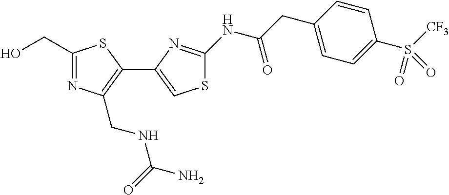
C1(CO)=NC(CNC(N)=O)=C(C2=CSC(NC(CC3=CC=C(S([CF3])(=O)=O)C=C3)=O)=N2)S1
